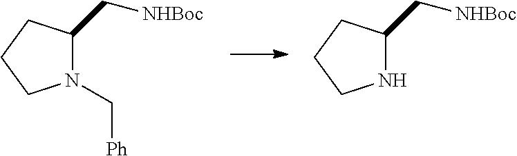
N1C(C[NHBoc])CCC1.N1(C[Ph])C(C[NHBoc])CCC1
